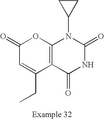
C12=C(C(=O)NC(=O)N1C1CC1)C(CC)=CC(=O)O2
